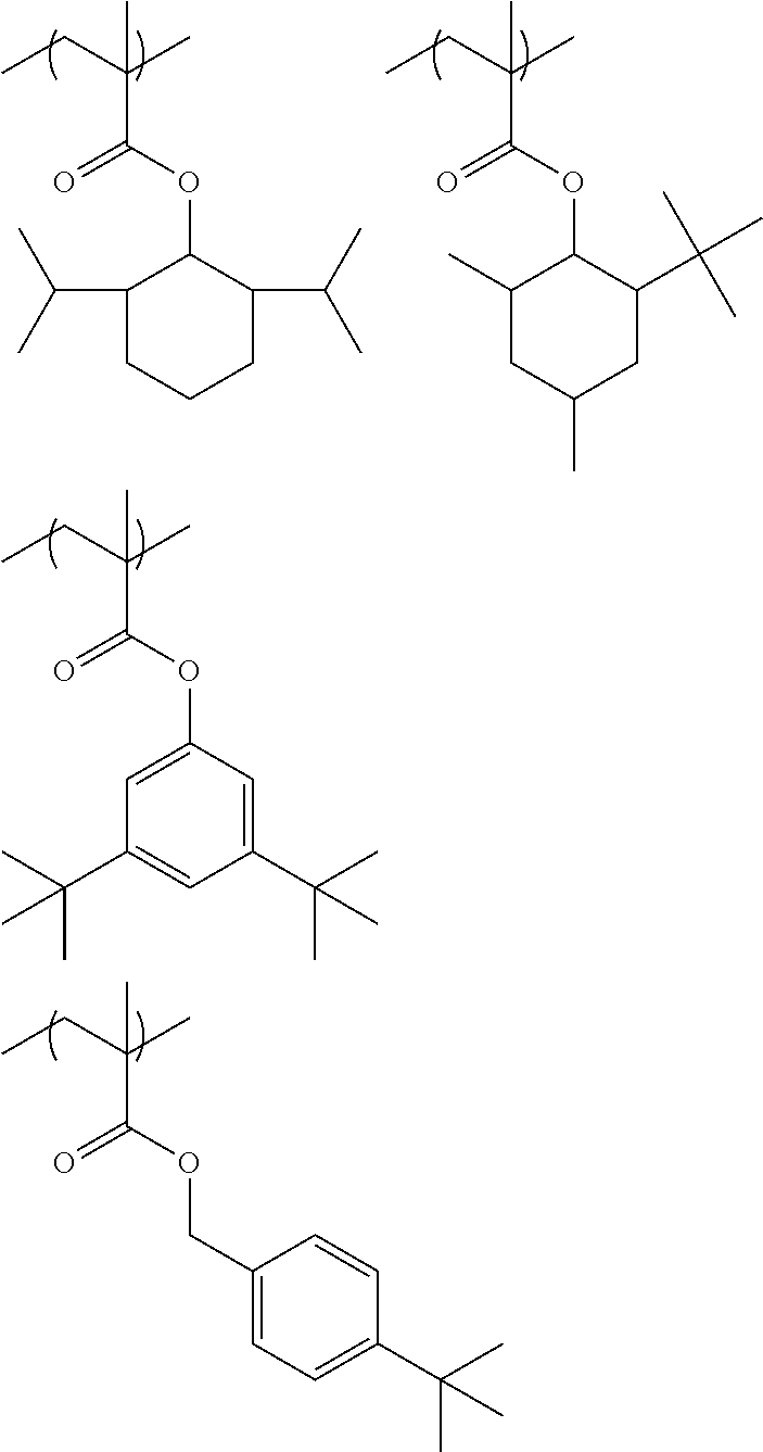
CCC(C)(C)C(OC1=CC(C(C)(C)C)=CC(C(C)(C)C)=C1)=O.CCC(C)(C)C(OCC1=CC=C(C(C)(C)C)C=C1)=O.CCC(C)(C)C(OC1C(C(C)C)CCCC1C(C)C)=O.CCC(C)(C)C(OC1C(C)CC(C)CC1C(C)(C)C)=O
